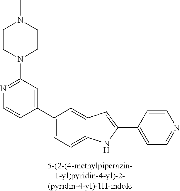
C1(C2=CC=C3C(=C2)C=C(C2=CC=NC=C2)N3)=CC(N2CCN(C)CC2)=NC=C1
